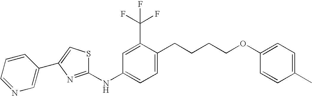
C1=NC=C(C2=CSC(NC3=CC=C(CCCCOC4=CC=C(C)C=C4)C(C(F)(F)F)=C3)=N2)C=C1
